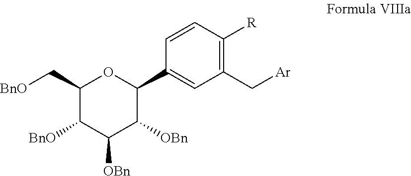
[Ar]CC1=C([R])C=CC(C2OC(C[BnO])C([BnO])C([OBn])C2[OBn])=C1
